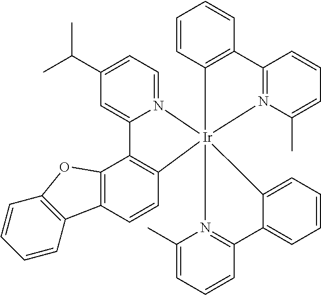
C12=C(C=CC3=C1C1=CC(C(C)C)=CC=N1[Ir]314(C3=C(C=CC=C3)C3=N1C(C)=CC=C3)N1=C(C=CC=C1C)C1=CC=CC=C41)C1=C(O2)C=CC=C1
